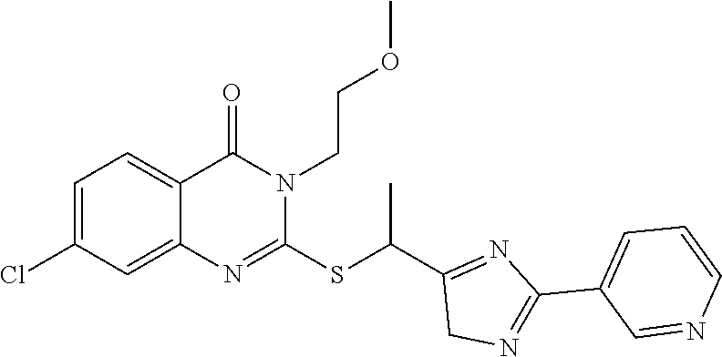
C1=C(Cl)C=C2C(=C1)C(=O)N(CCOC)C(SC(C1=NC(C3=CC=CN=C3)=NC1)C)=N2
